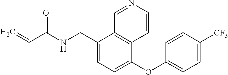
C1=C(CNC(C=C)=O)C2=C(C(OC3=CC=C([CF3])C=C3)=C1)C=CN=C2
